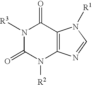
N1([R3])C(=O)N([R2])C2=C(C1=O)N([R1])C=N2
